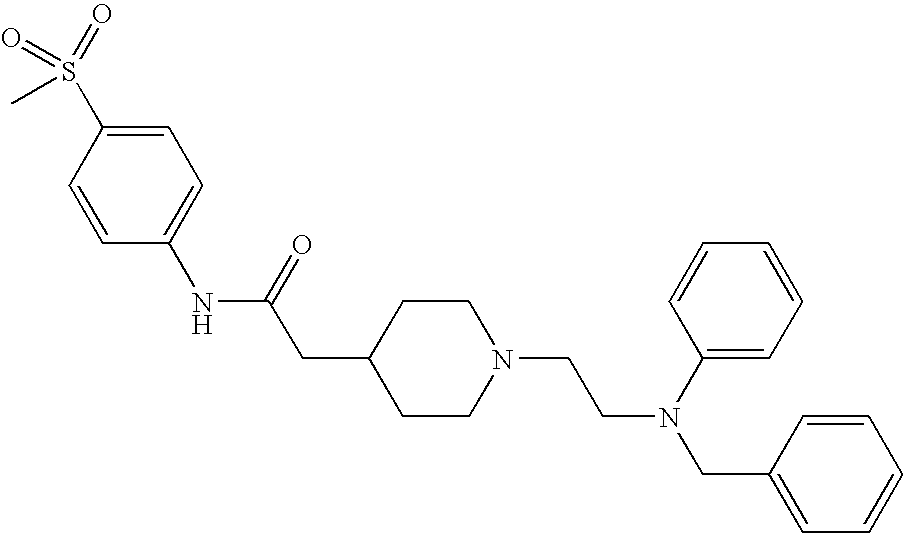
S(C)(=O)(=O)C1=CC=C(NC(CC2CCN(CCN(CC3=CC=CC=C3)C3=CC=CC=C3)CC2)=O)C=C1
